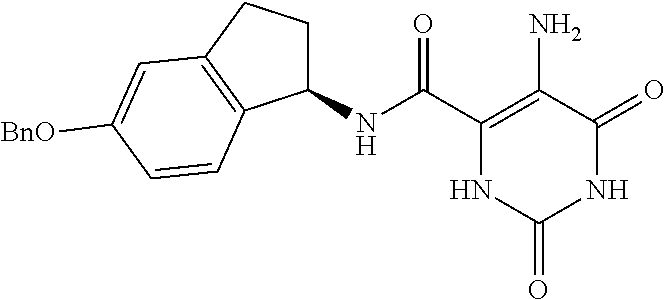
C1(NC(C2=C(N)C(=O)NC(=O)N2)=O)CCC2=C1C=CC([BnO])=C2
